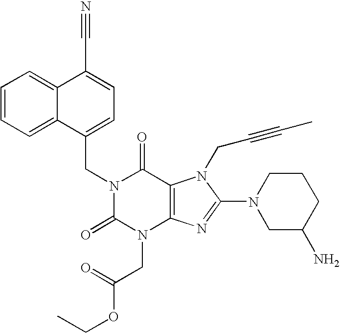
C12=CC=CC=C1C(CN1C(=O)N(CC(OCC)=O)C3=C(C1=O)N(CC#CC)C(N1CC(N)CCC1)=N3)=CC=C2C#N
